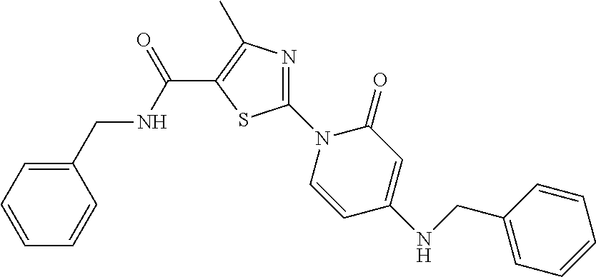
C1(CNC(C2=C(C)N=C(N3C=CC(NCC4=CC=CC=C4)=CC3=O)S2)=O)=CC=CC=C1
